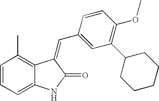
C1=CC=C2C(=C1C)C(=CC1=CC(C3CCCCC3)=C(OC)C=C1)C(=O)N2
